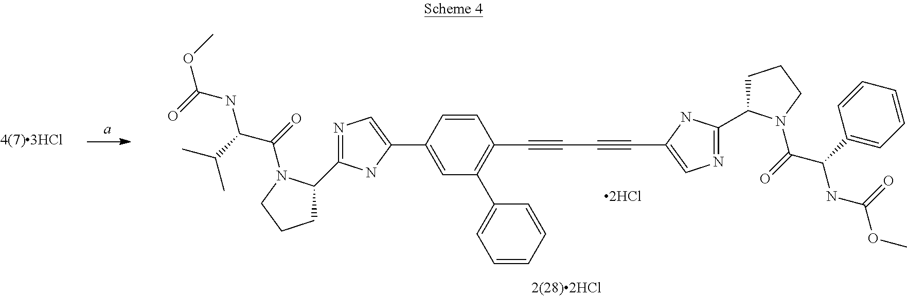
N1=C(C2CCCN2C(C(C(C)C)NC(OC)=O)=O)NC(C2=CC(C3=CC=CC=C3)=C(C#CC#CC3=CN=C(C4CCCN4C(C(C4=CC=CC=C4)NC(OC)=O)=O)N3)C=C2)=C1
